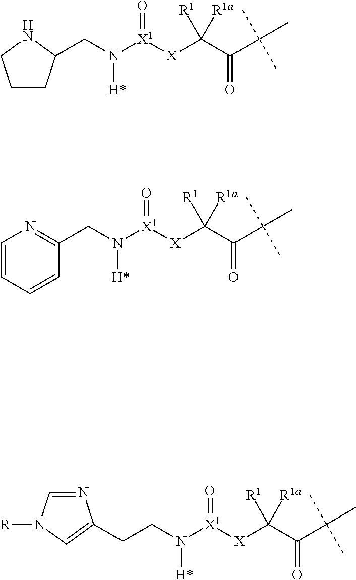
C(N([X1]([X]C(C(C(C)(C)C)=O)([R1])[R1a])=O)[H*])C1CCCN1.C1(CN([X1]([X]C(C(C(C)(C)C)=O)([R1])[R1a])=O)[H*])=NC=CC=C1.C(CN([X1]([X]C(C(C(C)(C)C)=O)([R1])[R1a])=O)[H*])C1=CN([R])C=N1
